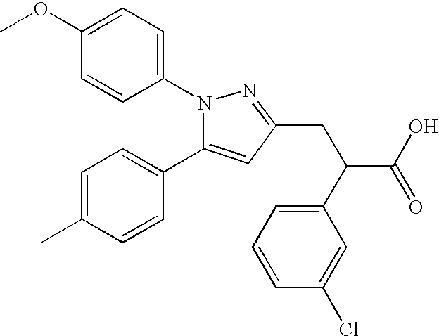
C1(C2=CC=C(C)C=C2)=CC(CC(C2=CC=CC(Cl)=C2)C(O)=O)=NN1C1=CC=C(OC)C=C1
